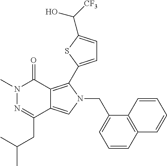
CN1N=C(CC(C)C)C2=CN(CC3=CC=CC4=C3C=CC=C4)C(C3=CC=C(C(O)[CF3])S3)=C2C1=O
